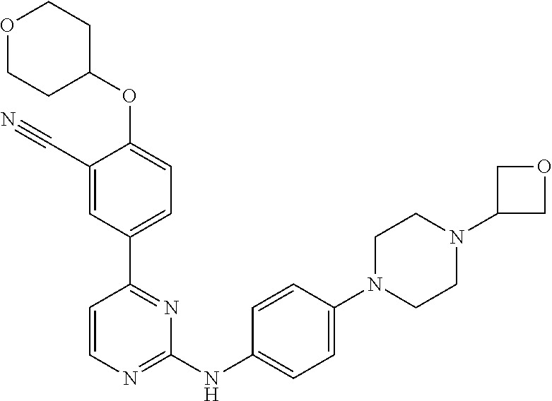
C1(C#N)=CC(C2=NC(NC3=CC=C(N4CCN(C5COC5)CC4)C=C3)=NC=C2)=CC=C1OC1CCOCC1
